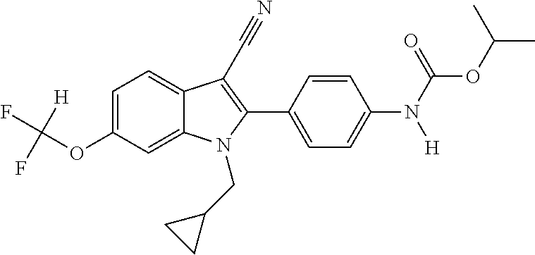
C1=C(OC(F)(F)[H])C=C2C(=C1)C(C#N)=C(C1=CC=C(N(C(OC(C)C)=O)[H])C=C1)N2CC1CC1
